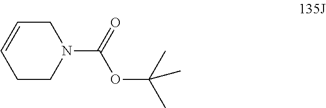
C1C=CCCN1C(=O)OC(C)(C)C
